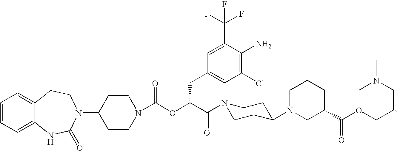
C1=CC=C2C(=C1)CCN(C1CCN(C(OC(C(=O)N3CCC(N4CC(C(OCCCN(C)C)=O)CCC4)CC3)CC3=CC(Cl)=C(N)C(C(F)(F)F)=C3)=O)CC1)C(=O)N2
